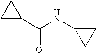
C1C(C(NC2CC2)=O)C1
